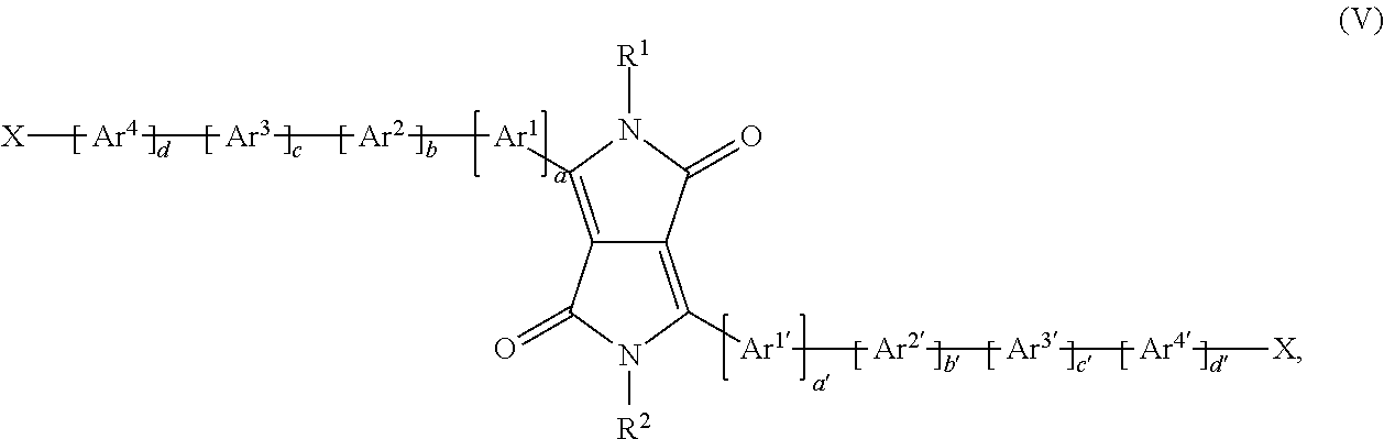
C12=C([Ar1][Ar2][Ar3][Ar4][X])N([R1])C(=O)C1=C([Ar1][Ar2][Ar3][Ar4][X])N([R2])C2=O
